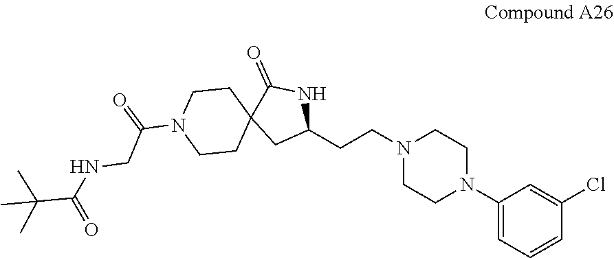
C1(N2CCN(CCC3NC(=O)C4(C3)CCN(C(CNC(=O)C(C)(C)C)=O)CC4)CC2)=CC=CC(Cl)=C1
